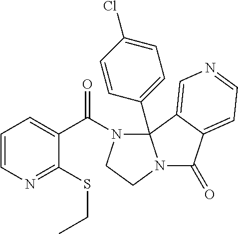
N1=C(SCC)C(C(N2CCN3C(=O)C4=CC=NC=C4C23C2=CC=C(Cl)C=C2)=O)=CC=C1
